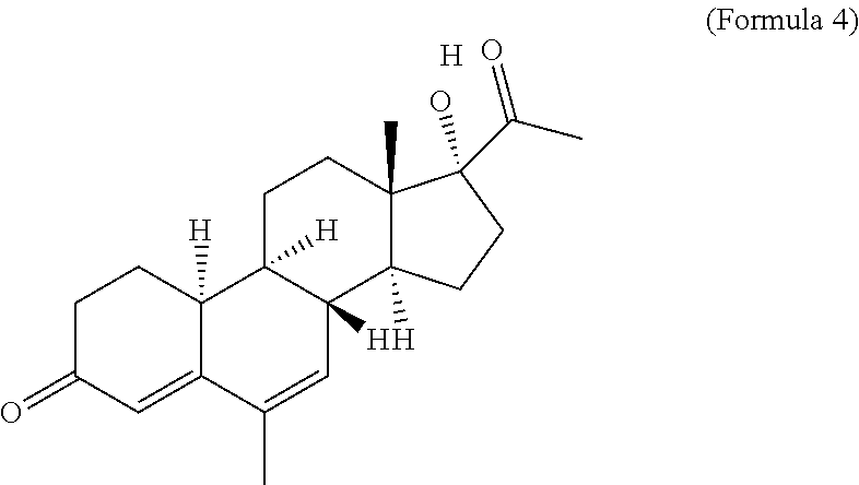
C1C(=O)C=C2C([H])(C1)C1([H])C([H])(C=C2C)C2([H])C(C)(CC1)C(O)(C(=O)C)CC2.[H]
